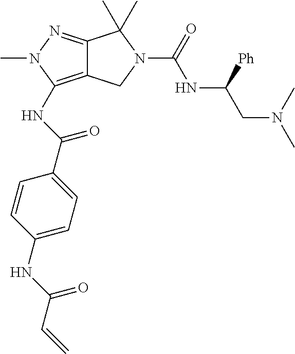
C12=C(NC(C3=CC=C(NC(C=C)=O)C=C3)=O)N(C)N=C1C(C)(C)N(C(=O)NC(CN(C)C)[Ph])C2
